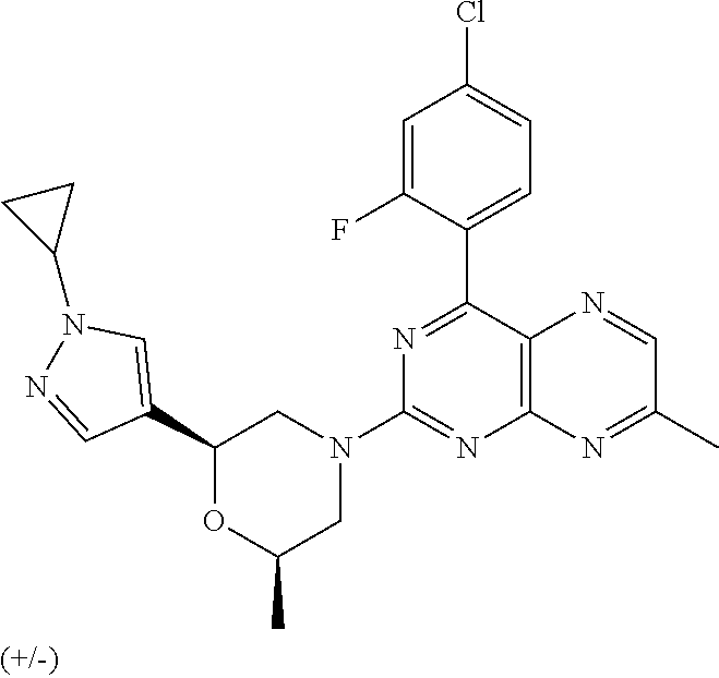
C1(C2=CN(C3CC3)N=C2)OC(C)CN(C2=NC3=C(C(C4=CC=C(Cl)C=C4F)=N2)N=CC(C)=N3)C1
